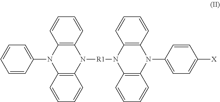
C1=CC(N2C3=C(N([R1]N4C5=C(N(C6=CC=C([X])C=C6)C6=C4C=CC=C6)C=CC=C5)C4=C2C=CC=C4)C=CC=C3)=CC=C1
